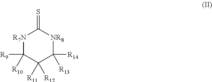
[R7N]1C([R9])([R10])C([R12])([R11])C([R14])([R13])[NR8]C1=S
